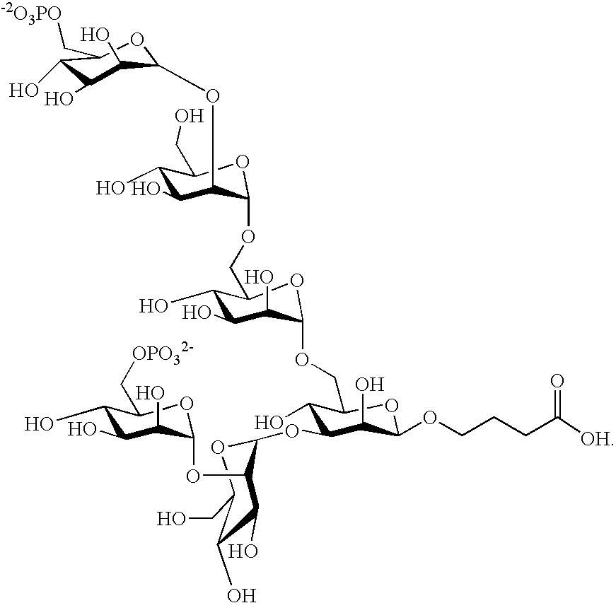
C1(OC2C(O)C(O)C(CO)OC2OCC2C(O)C(O)C(O)C(OCC3C(O)C(OC4OC(CO)C(O)C(O)C4OC4C(O)C(O)C(O)C(C[OPO32-])O4)C(O)C(OCCCC([OH])=O)O3)O2)OC(C[-2O3PO])C(O)C(O)C1O
